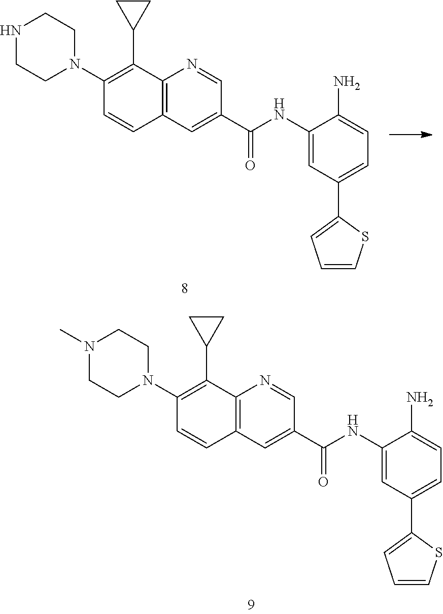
C1(N2CCNCC2)=C(C2CC2)C2=C(C=C1)C=C(C(NC1=CC(C3=CC=CS3)=CC=C1N)=O)C=N2.C1(N2CCN(C)CC2)=C(C2CC2)C2=C(C=C1)C=C(C(NC1=CC(C3=CC=CS3)=CC=C1N)=O)C=N2
